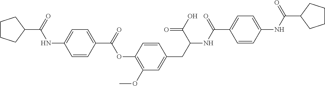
C1=CC(C(=O)OC2=C(OC)C=C(CC(NC(C3=CC=C(NC(=O)C4CCCC4)C=C3)=O)C(=O)O)C=C2)=CC=C1NC(=O)C1CCCC1
